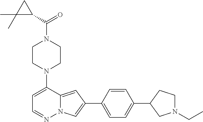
N1(C2=CC=NN3C2=CC(C2=CC=C(C4CN(CC)CC4)C=C2)=C3)CCN(C(C2CC2(C)C)=O)CC1
